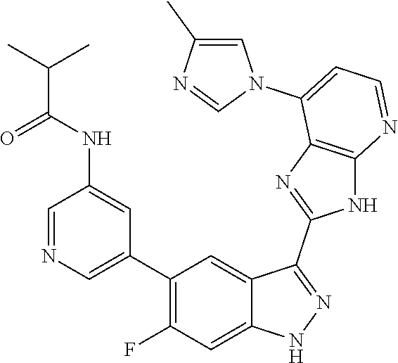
C1=NC=C(C2=C(F)C=C3C(=C2)C(C2=NC4=C(N2)N=CC=C4N2C=C(C)N=C2)=NN3)C=C1NC(C(C)C)=O
